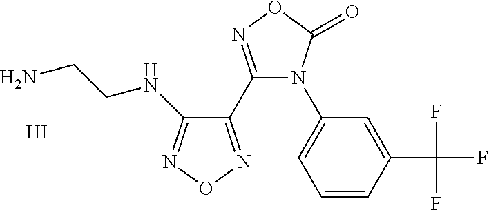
C1(C2=NOC(=O)N2C2=CC=CC(C(F)(F)F)=C2)=NON=C1NCCN.I
